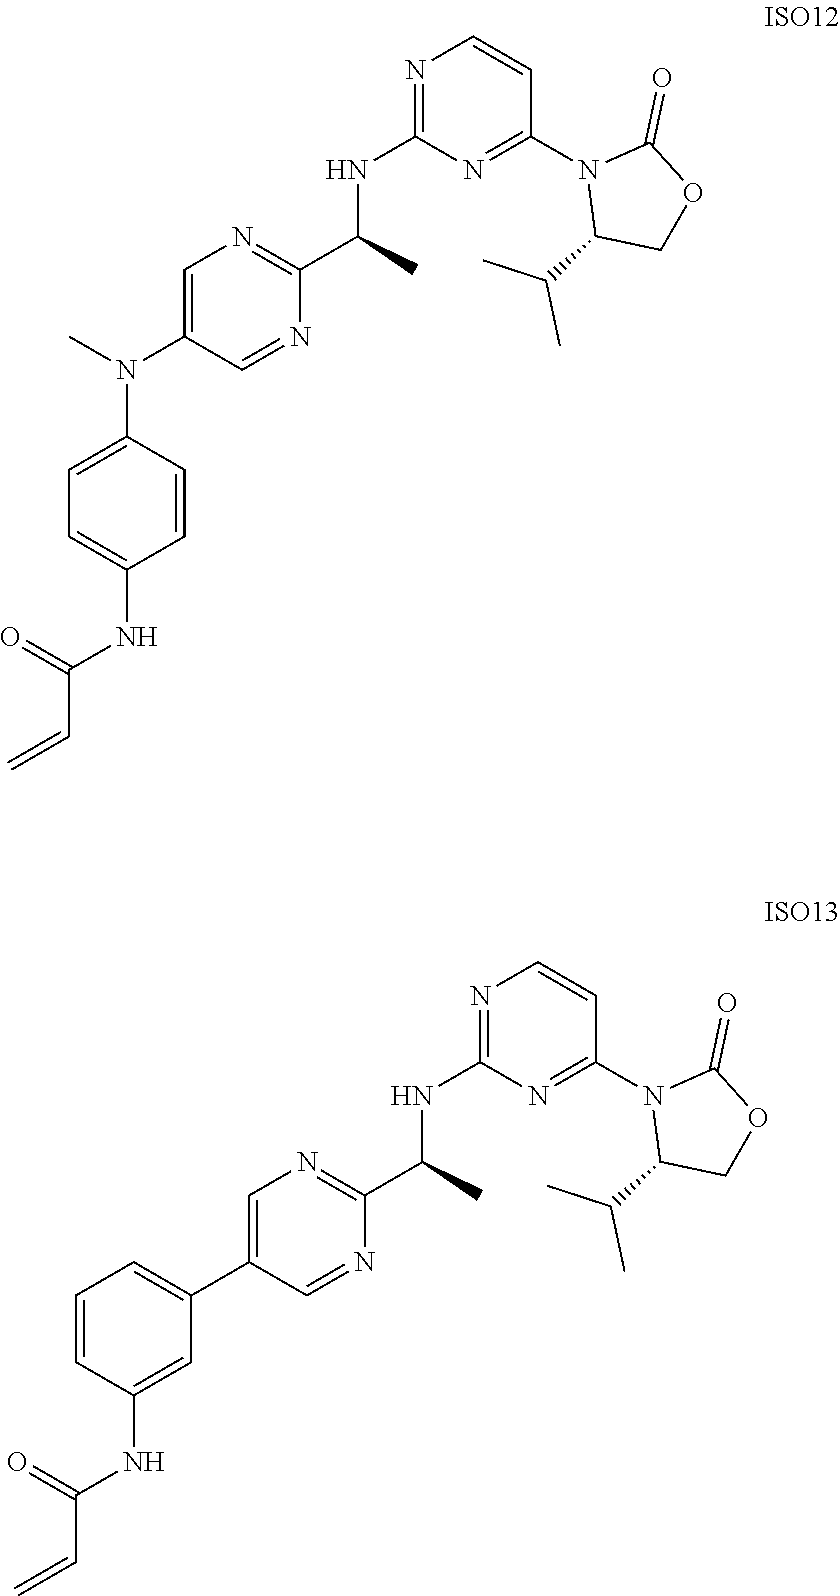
N1=C(NC(C2=NC=C(N(C)C3=CC=C(NC(C=C)=O)C=C3)C=N2)C)N=C(N2C(C(C)C)COC2=O)C=C1.N1=C(NC(C2=NC=C(C3=CC=CC(NC(C=C)=O)=C3)C=N2)C)N=C(N2C(C(C)C)COC2=O)C=C1
